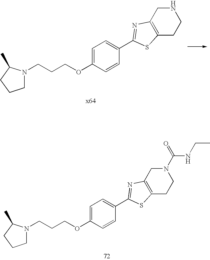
C1N(CCCOC2=CC=C(C3=NC4=C(CCNC4)S3)C=C2)C(C)CC1.C1N(CCCOC2=CC=C(C3=NC4=C(CCN(C(=O)NCC)C4)S3)C=C2)C(C)CC1
